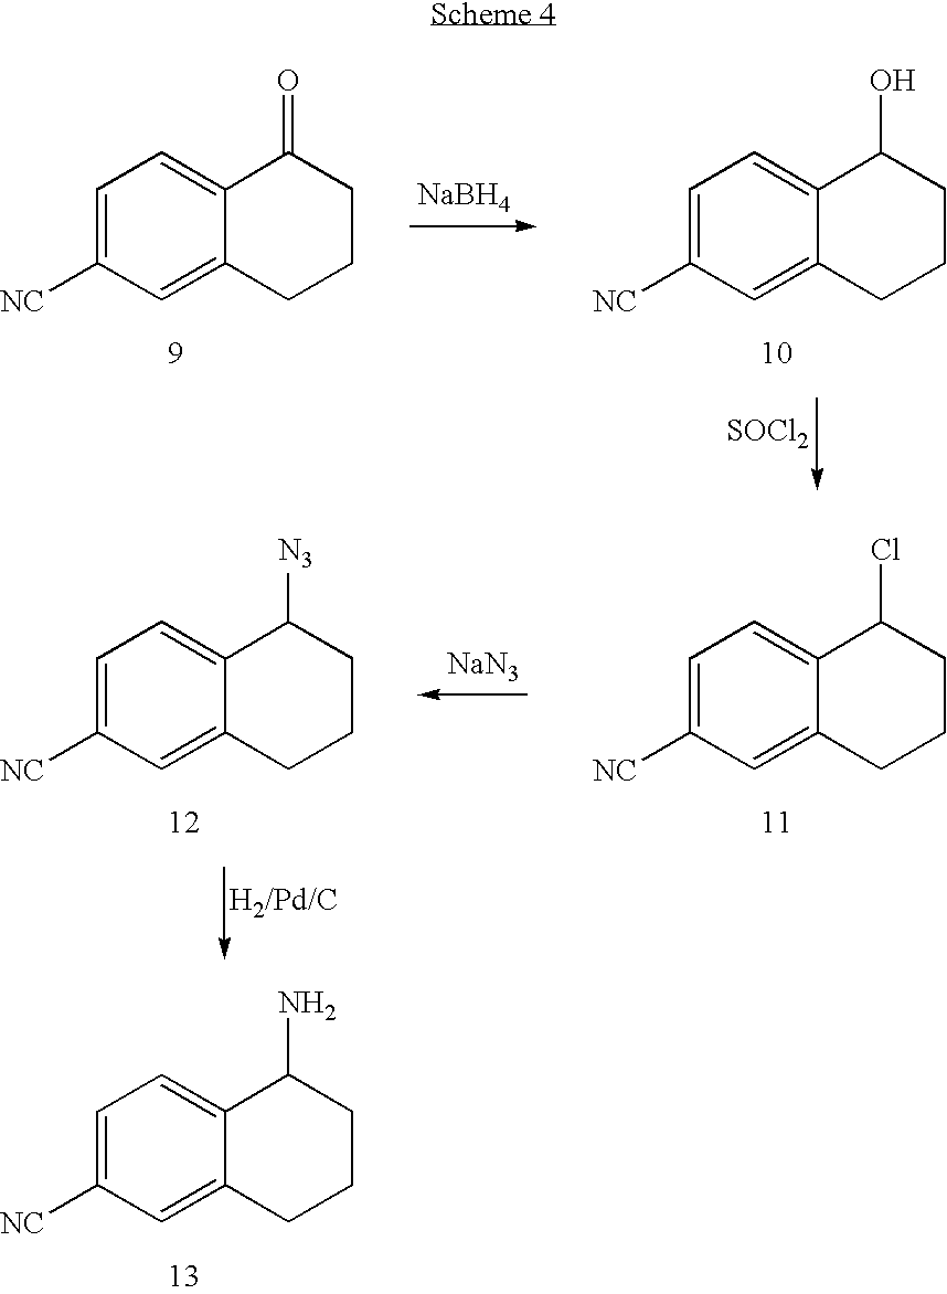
C1=C([NC])C=C2C(=C1)C(N)CCC2.C1=C([NC])C=C2C(=C1)C(=O)CCC2.C1=C([NC])C=C2C(=C1)C(O)CCC2.[SOCl2].[NaBH4].C1=C([NC])C=C2C(=C1)C([N3])CCC2.C1=C([NC])C=C2C(=C1)C(Cl)CCC2.[H2/Pd/C].[NaN3]
